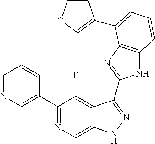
C1=NC=C(C2=NC=C3C(=C2F)C(C2=NC4=C(N2)C=CC=C4C2=COC=C2)=NN3)C=C1
